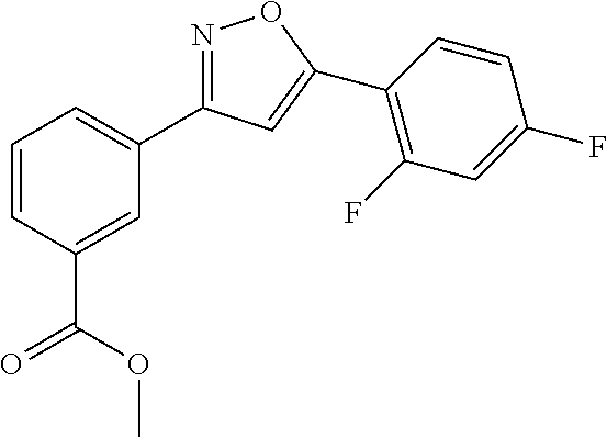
N1=C(C2=CC=CC(C(OC)=O)=C2)C=C(C2=C(F)C=C(F)C=C2)O1
